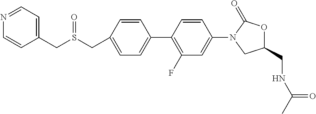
C1(CS(CC2=CC=NC=C2)=O)=CC=C(C2=C(F)C=C(N3C(=O)OC(CNC(C)=O)C3)C=C2)C=C1
